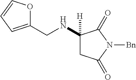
C1(NCC2=CC=CO2)([H])CC(=O)N([Bn])C1=O
